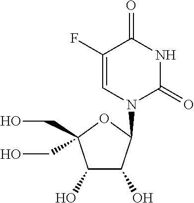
C1(O)C(O)C(N2C(=O)NC(=O)C(F)=C2)OC1(CO)CO
